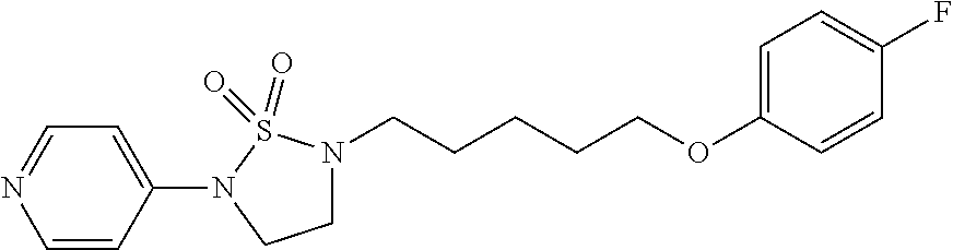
C(CCCCOC1=CC=C(F)C=C1)N1CCN(C2=CC=NC=C2)S1(=O)=O
